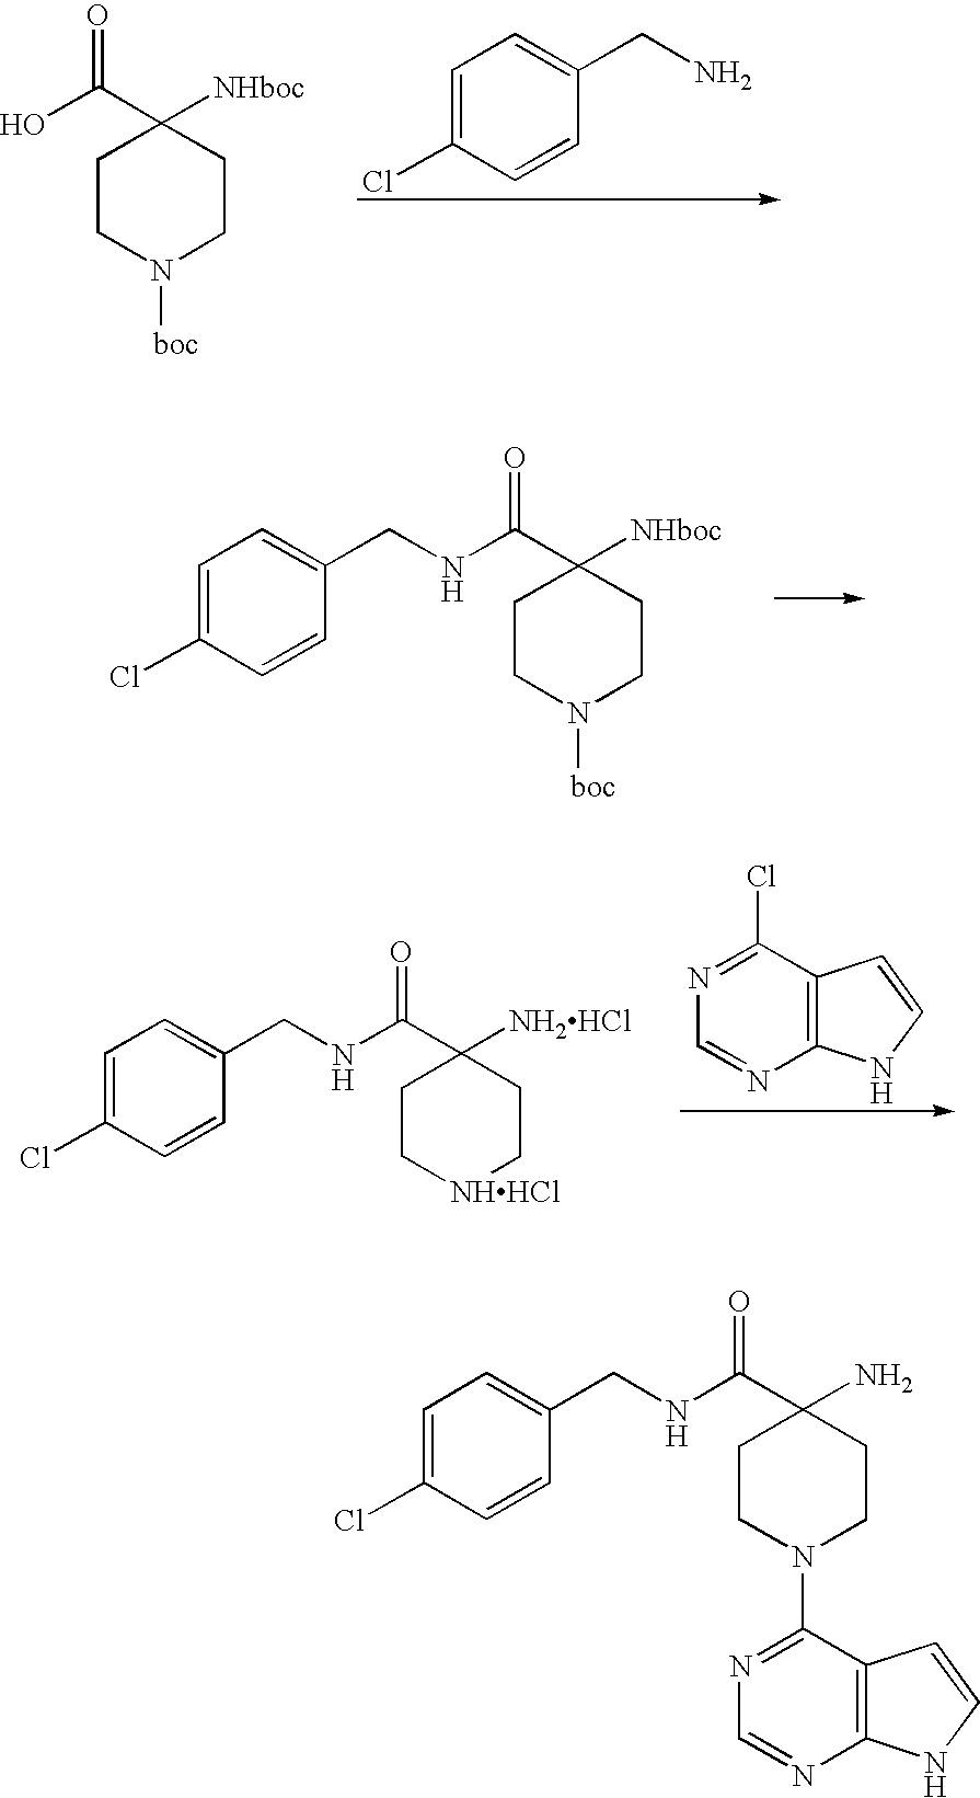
C1CN([boc])CCC1(C(O)=O)[NHboc].C1=C(Cl)C=CC(CN)=C1.C1CN([boc])CCC1(C(NCC1=CC=C(Cl)C=C1)=O)[NHboc].C1C[NHHCl]CCC1(C(NCC1=CC=C(Cl)C=C1)=O)[NH2HCl].C1=NC2=C(C(Cl)=N1)C=CN2.C1CN(C2=NC=NC3=C2C=CN3)CCC1(C(NCC1=CC=C(Cl)C=C1)=O)N
